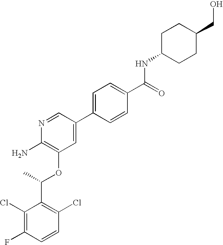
C1(Cl)=C(F)C=CC(Cl)=C1C(C)OC1=C(N)N=CC(C2=CC=C(C(=O)NC3CCC(CO)CC3)C=C2)=C1
